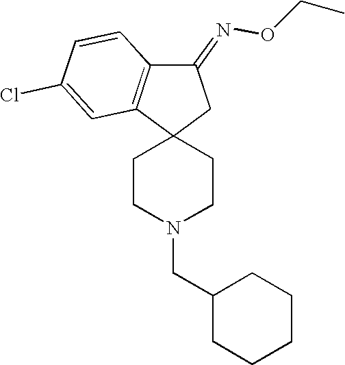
C1CN(CC2CCCCC2)CCC12CC(=NOCC)C1=C2C=C(Cl)C=C1
